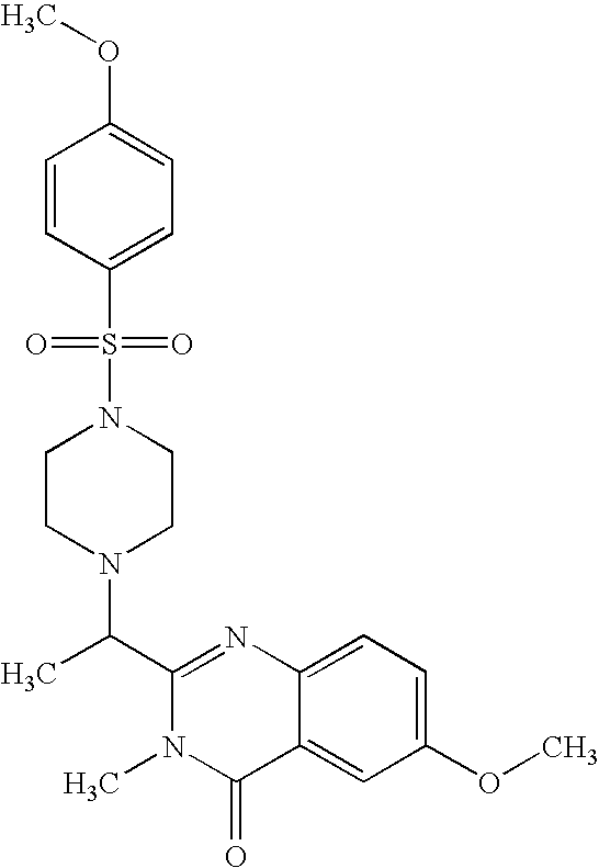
C1(C(N2CCN(S(=O)(=O)C3=CC=C(OC)C=C3)CC2)C)=NC2=CC=C(OC)C=C2C(=O)N1C
